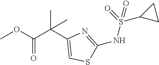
COC(C(C1=CSC(NS(C2CC2)(=O)=O)=N1)(C)C)=O
